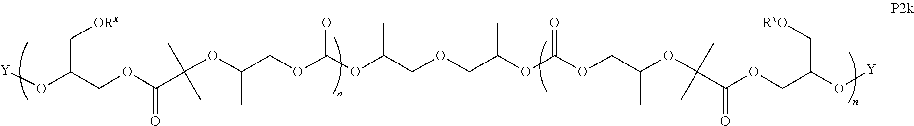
[Y]OC(COC(C(C)(C)OC(COC(OC(COCC(OC(=O)OCC(OC(C)(C)C(=O)OCC(O[Y])C[RxO])C)C)C)=O)C)=O)C[ORx]
